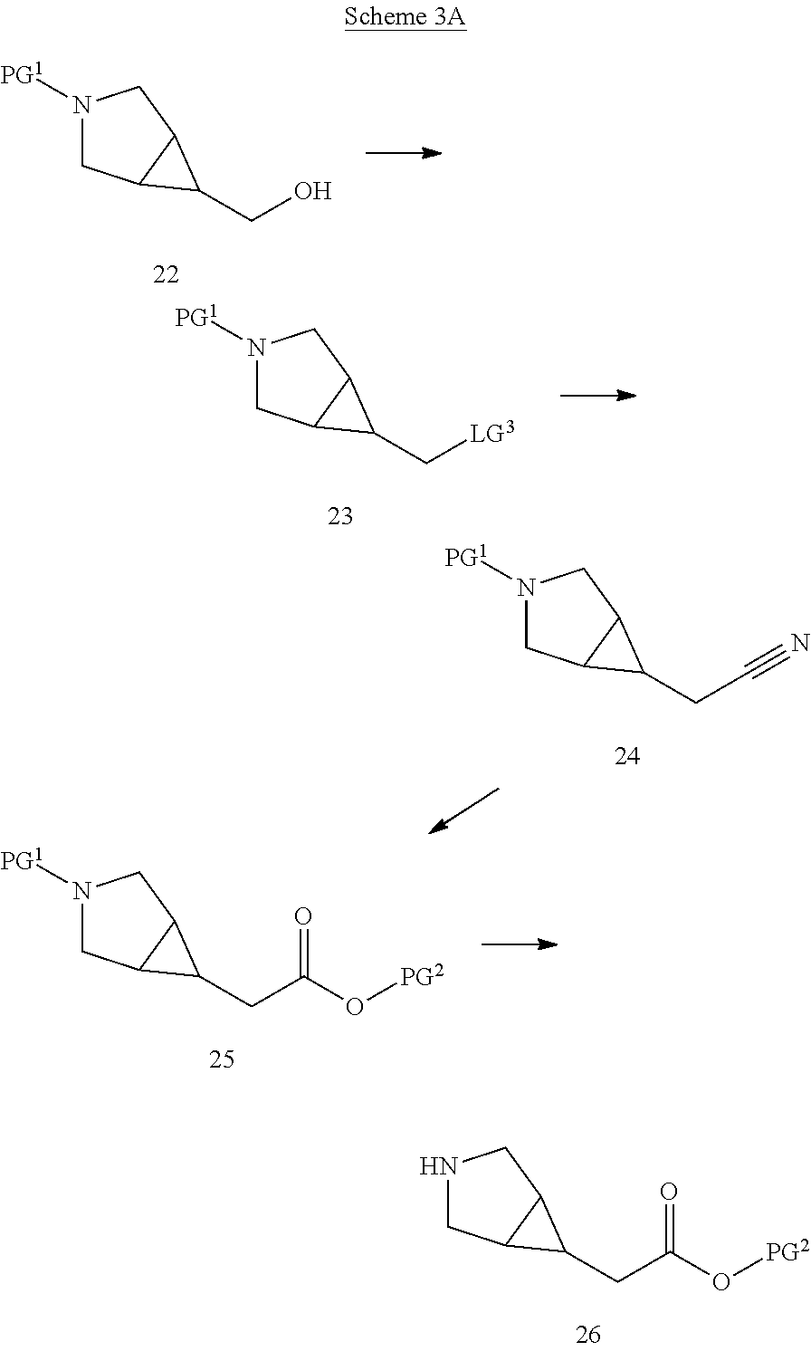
N1CC2C(C1)C2CC(O[PG2])=O.N1([PG1])CC2C(C1)C2CO.N1([PG1])CC2C(C1)C2C[LG3].N1([PG1])CC2C(C1)C2CC#N.N1([PG1])CC2C(C1)C2CC(O[PG2])=O
